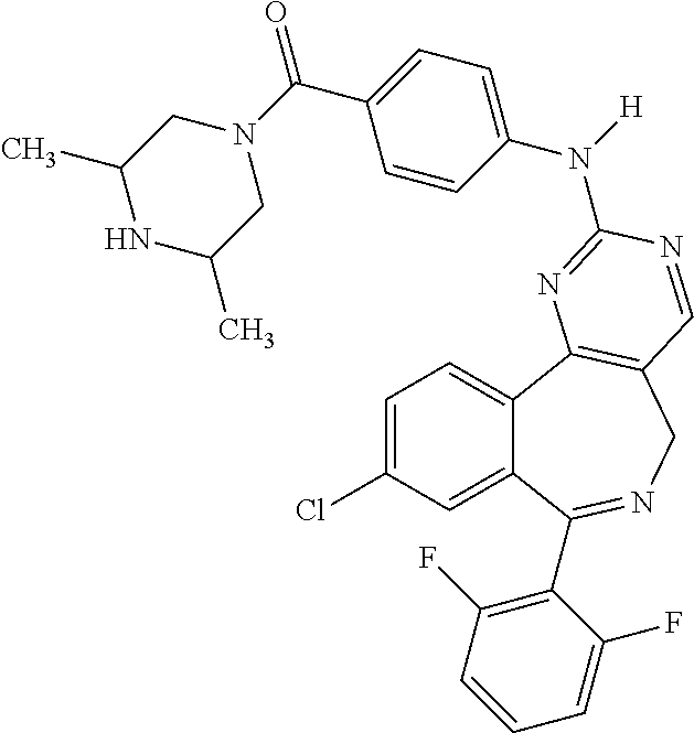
C1=C(Cl)C=C2C(=C1)C1=C(CN=C2C2=C(F)C=CC=C2F)C=NC(N(C2=CC=C(C(N3CC(C)NC(C)C3)=O)C=C2)[H])=N1
